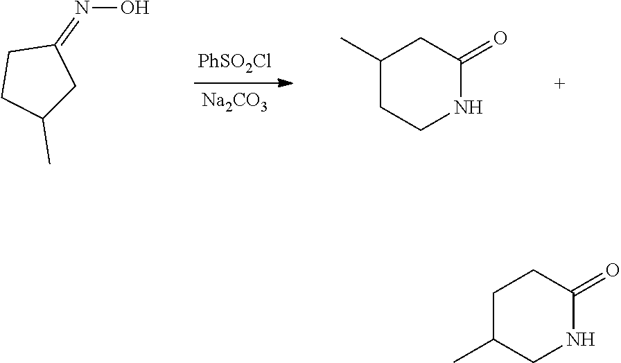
C1C(C)CNC(=O)C1.[PhSO2Cl].[Na2CO3].C1(=NO)CCC(C)C1.C1(C)CCNC(=O)C1
